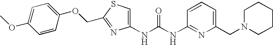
C1=CC=C(CN2CCCCC2)N=C1NC(NC1=CSC(COC2=CC=C(OC)C=C2)=N1)=O
